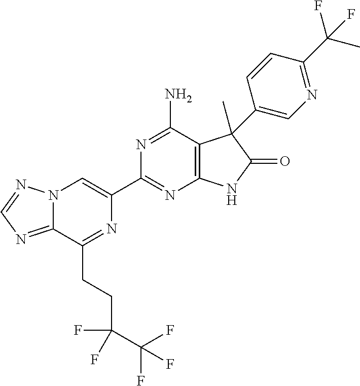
C12=NC=NN1C=C(C1=NC3=C(C(N)=N1)C(C)(C1=CN=C(C(F)(C)F)C=C1)C(=O)N3)N=C2CCC(F)(C(F)(F)F)F
